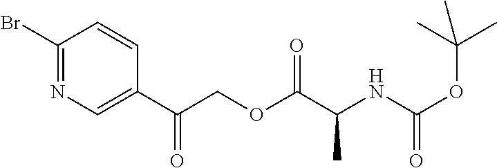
C1(Br)=NC=C(C(=O)COC(C(NC(OC(C)(C)C)=O)C)=O)C=C1
